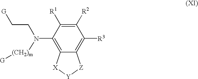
C1(N(CC[G])[(CH2)m][G])=C2C(=C([R3])C([R2])=C1[R1])[Z][Y][X]2
